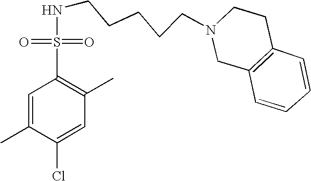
N(CCCCCN1CC2=C(CC1)C=CC=C2)S(C1=C(C)C=C(Cl)C(C)=C1)(=O)=O
